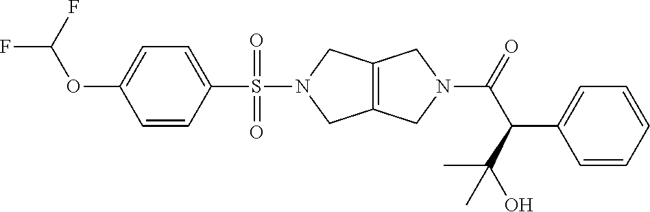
C1=CC(OC(F)F)=CC=C1S(=O)(=O)N1CC2=C(C1)CN(C(=O)C(C(C)(O)C)C1=CC=CC=C1)C2
